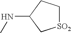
N(C)C1CC[SO2]C1
